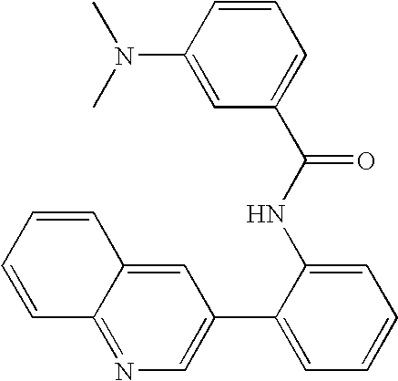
C1=CC(N(C)C)=CC(C(NC2=CC=CC=C2C2=CN=C3C(=C2)C=CC=C3)=O)=C1
